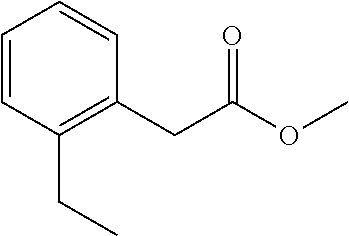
C1=CC(CC)=C(CC(OC)=O)C=C1
